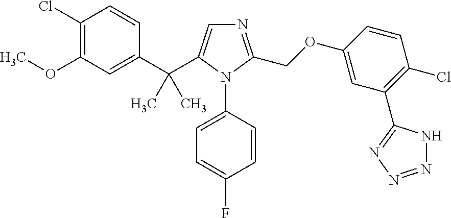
C1(C(C)(C)C2=CN=C(COC3=CC(C4=NN=NN4)=C(Cl)C=C3)N2C2=CC=C(F)C=C2)=CC(OC)=C(Cl)C=C1
